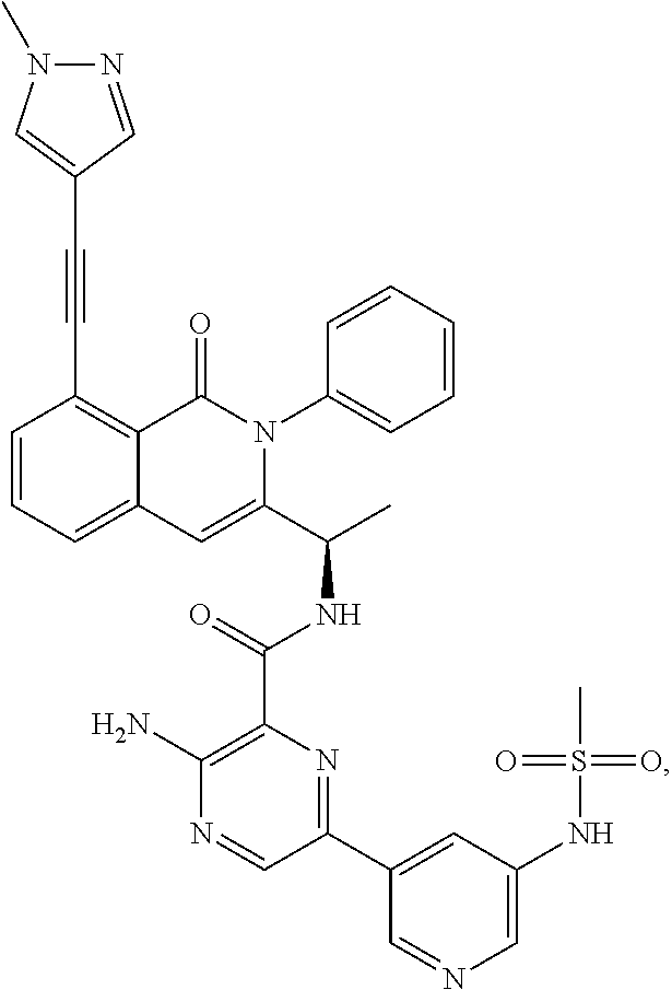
C(#CC1=C2C(=CC=C1)C=C(C(C)NC(C1=C(N)N=CC(C3=CC(NS(C)(=O)=O)=CN=C3)=N1)=O)N(C1=CC=CC=C1)C2=O)C1=CN(C)N=C1
